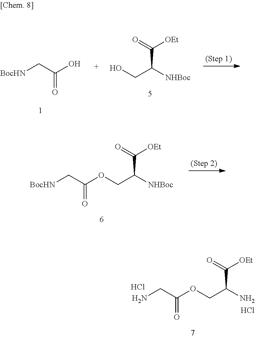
C([BocHN])C(O)=O.OCC([NHBoc])C(=O)[OEt].C(C([NHBoc])C(=O)[OEt])OC(C[BocHN])=O.C(C(N)C(=O)[OEt])OC(CN)=O.Cl.Cl
